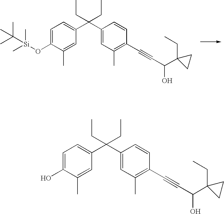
C1=C(O)C(C)=CC(C(C2=CC(C)=C(C#CC(C3(CC)CC3)O)C=C2)(CC)CC)=C1.C1=C(O[Si](C(C)(C)C)(C)C)C(C)=CC(C(C2=CC(C)=C(C#CC(C3(CC)CC3)O)C=C2)(CC)CC)=C1
